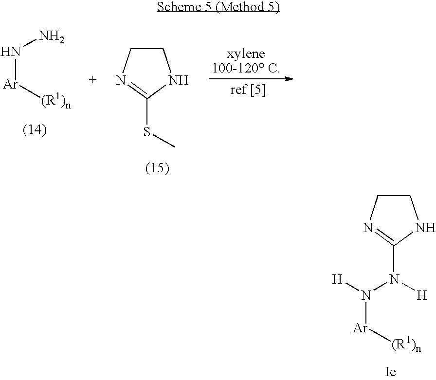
N([Ar][(R1)n])N.C1CN=C(SC)N1.C1CN=C(N(N([H])[Ar][(R1)n])[H])N1
